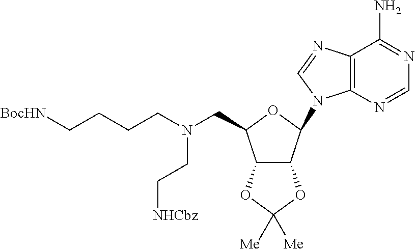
C12=C(N=CN1C1C3C(C(CN(CCCC[BocHN])CC[NHCbz])O1)OC([Me])([Me])O3)C(N)=NC=N2
